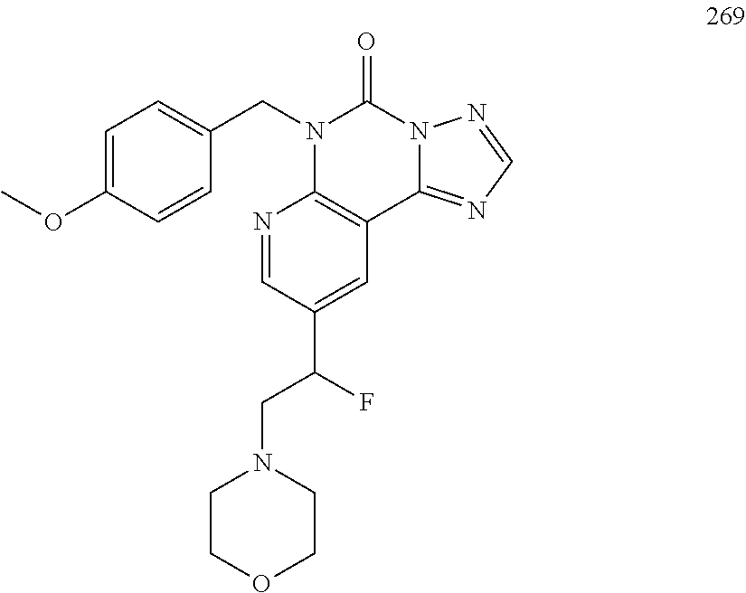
C1=C(OC)C=CC(CN2C(=O)N3C(=NC=N3)C3=C2N=CC(C(CN2CCOCC2)F)=C3)=C1
